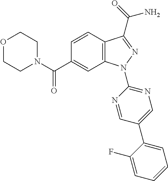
C12=C(N(C3=NC=C(C4=CC=CC=C4F)C=N3)N=C1C(N)=O)C=C(C(N1CCOCC1)=O)C=C2
